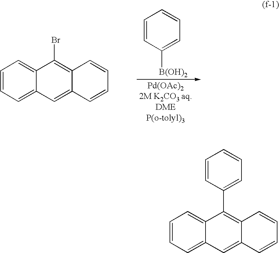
C1=CC([B(OH)2])=CC=C1.C1=CC=C2C(=C1)C(Br)=C1C(=C2)C=CC=C1.C1=CC=C2C(=C1)C(C1=CC=CC=C1)=C1C(=C2)C=CC=C1
